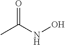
CC(NO)=O
